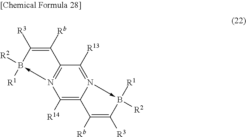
C1([R14])=C2N(->B([R2])([R1])C([R3])=C2[Rb])=C([R13])C2=N1->B([R1])([R2])C([R3])=C2[Rb]
